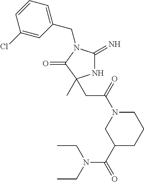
N1C(=N)N(CC2=CC=CC(Cl)=C2)C(=O)C1(C)CC(N1CC(C(=O)N(CC)CC)CCC1)=O
